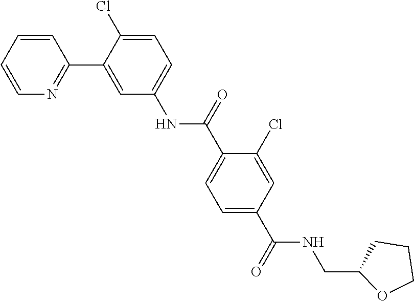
C1=CC=CN=C1C1=CC(NC(C2=CC=C(C(NCC3CCCO3)=O)C=C2Cl)=O)=CC=C1Cl
